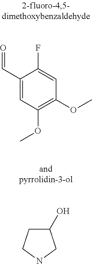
C1(C=O)=CC(OC)=C(OC)C=C1F.C1(O)CCNC1
